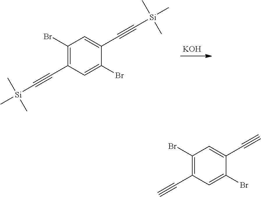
[KOH].C1(Br)=C(C#C[Si](C)(C)C)C=C(Br)C(C#C[Si](C)(C)C)=C1.C1(Br)=C(C#C)C=C(Br)C(C#C)=C1
